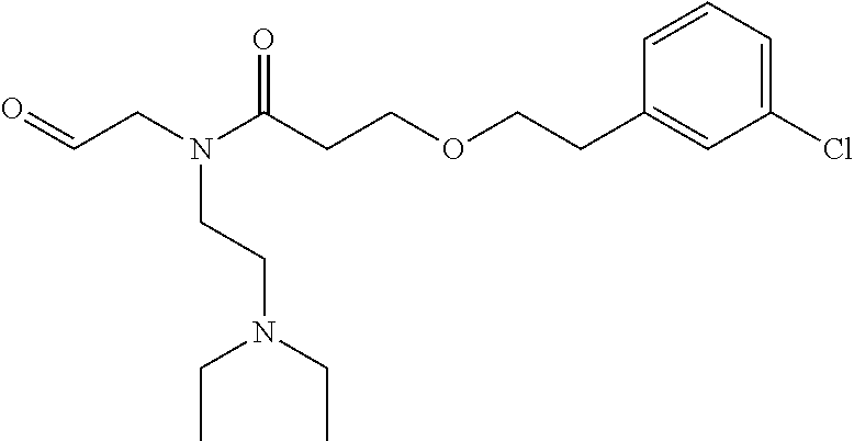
O=CCN(C(CCOCCC1=CC(Cl)=CC=C1)=O)CCN(CC)CC
